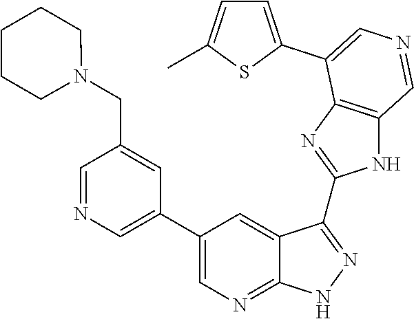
C1=NC=C(C2=CN=C3C(=C2)C(C2=NC4=C(N2)C=NC=C4C2=CC=C(C)S2)=NN3)C=C1CN1CCCCC1
